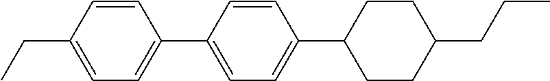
C(C1=CC=C(C2=CC=C(C3CCC(CCC)CC3)C=C2)C=C1)C
